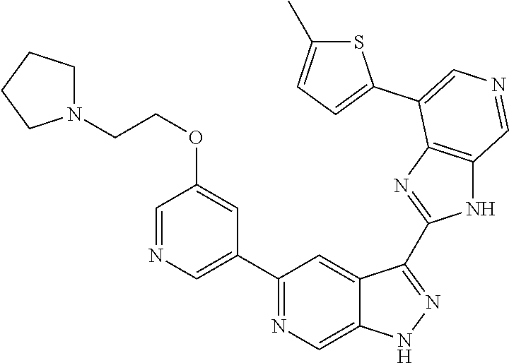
C1(C2=CN=CC(OCCN3CCCC3)=C2)=NC=C2C(=C1)C(C1=NC3=C(N1)C=NC=C3C1=CC=C(C)S1)=NN2
